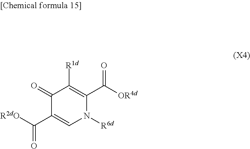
C([R2dO])(C1=CN([R6d])C(C([OR4d])=O)=C([R1d])C1=O)=O
